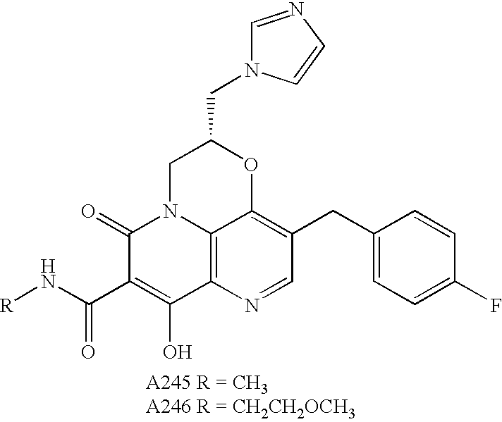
C12=C3N=CC(CC4=CC=C(F)C=C4)=C1OC(CN1C=NC=C1)CN2C(=O)C(C(=O)N[R])=C3O
